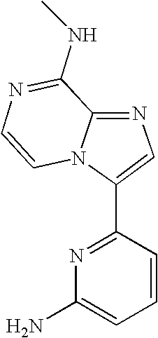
C1(NC)=NC=CN2C1=NC=C2C1=NC(N)=CC=C1
